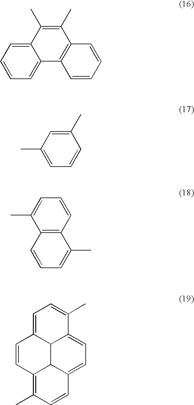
C1=CC=C2C(=C1)C(C)=C(C)C1=C2C=CC=C1.C1(C)=CC=CC(C)=C1.C1(C)=CC=CC2=C1C=CC=C2C.C1=C2C3C(=CC=C4C3C(=C(C)C=C4)C=C2)C(C)=C1
